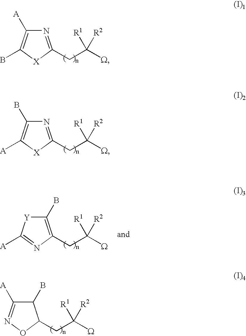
N1=C(CC([W])([R2])[R1])[X]C(B)=C1[A].N1=C(CC([W])([R2])[R1])[X]C([A])=C1B.C1(B)=C(CC([W])([R2])[R1])N=C([A])[Y]1.C1(B)C([A])=NOC1CC([W])([R2])[R1]
